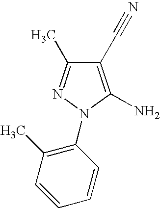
C1(C#N)=C(N)N(C2=C(C)C=CC=C2)N=C1C
